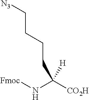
C(N[Fmoc])([CO2H])([H])CCCC[N3]
